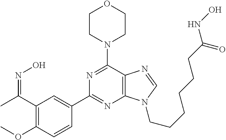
C1CN(C2=NC(C3=CC(C(C)=NO)=C(OC)C=C3)=NC3=C2N=CN3CCCCCCC(NO)=O)CCO1
